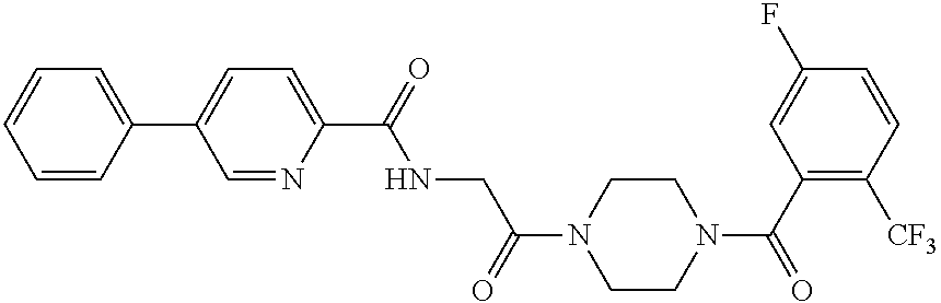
C1=CC(C2=CC=C(C(=O)NCC(N3CCN(C(C4=C([CF3])C=CC(F)=C4)=O)CC3)=O)N=C2)=CC=C1
